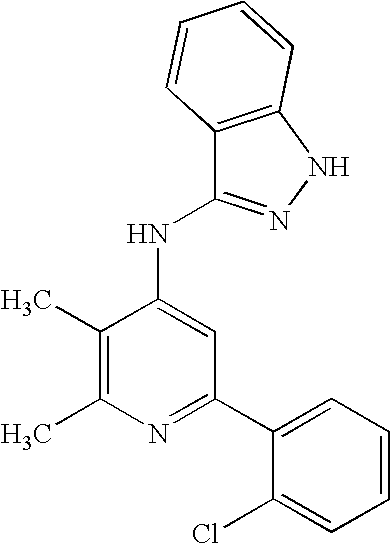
N1=C(C2=CC=CC=C2Cl)C=C(NC2=NNC3=C2C=CC=C3)C(C)=C1C
